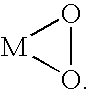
O1O[M]1
